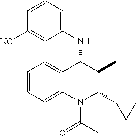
C1=CC=C2C(=C1)C(NC1=CC=CC([NC])=C1)C(C)C(C1CC1)N2C(C)=O
